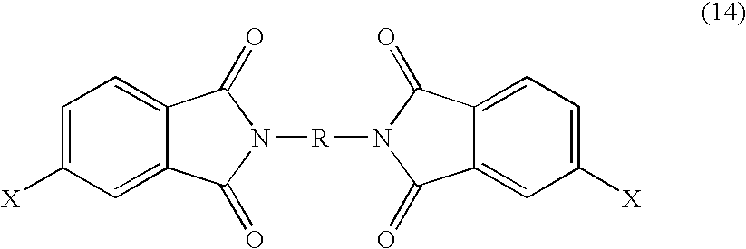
C1=C([X])C=C2C(=C1)C(=O)N([R]N1C(=O)C3=CC([X])=CC=C3C1=O)C2=O
